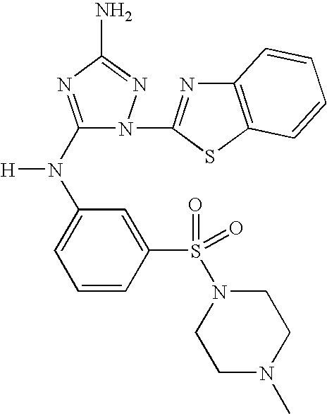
C1(N(C2=CC=CC(S(N3CCN(C)CC3)(=O)=O)=C2)[H])=NC(N)=NN1C1=NC2=C(S1)C=CC=C2
